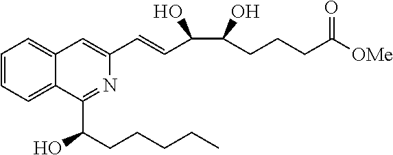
C1=CC=C2C(=C1)C=C(C=CC(C(O)CCCC([OMe])=O)O)N=C2C(O)CCCCC
